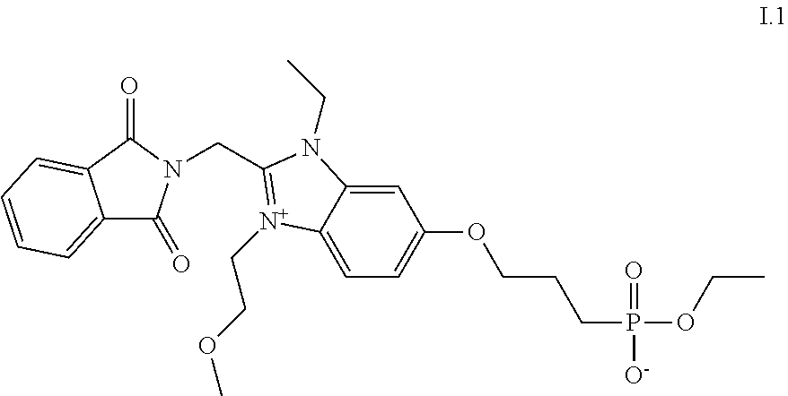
C12=CC(OCCCP(OCC)(=O)[O-])=CC=C1[N+](CCOC)=C(CN1C(=O)C3=CC=CC=C3C1=O)N2CC
